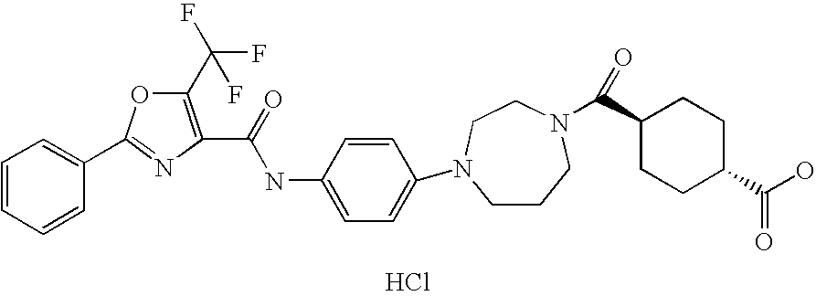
C1=CC=CC(C2=NC(C(NC3=CC=C(N4CCCN(C(C5CCC(C(=O)O)CC5)=O)CC4)C=C3)=O)=C(C(F)(F)F)O2)=C1.Cl
